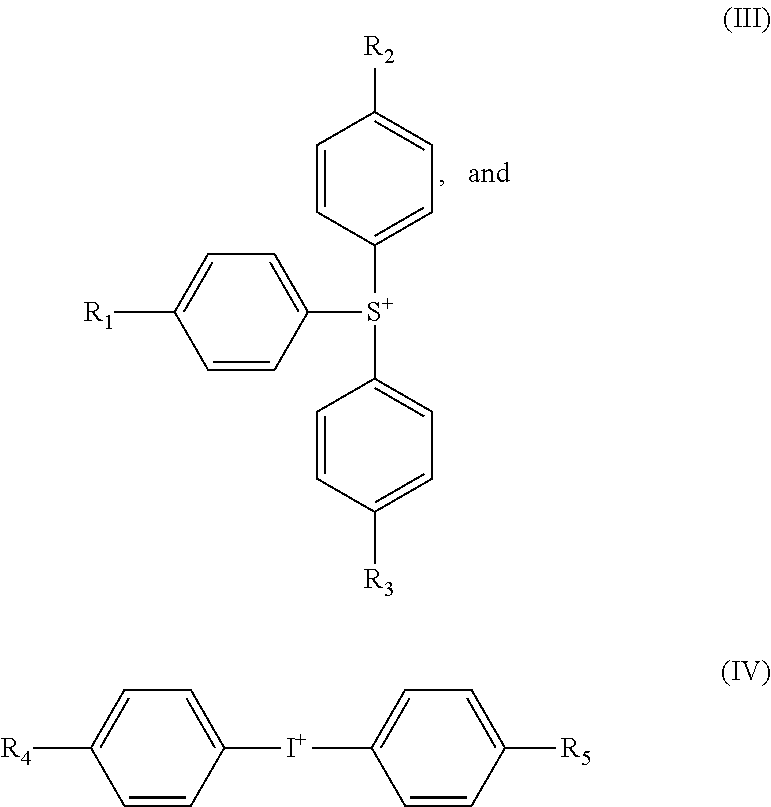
C1=CC([S+](C2=CC=C([R1])C=C2)C2=CC=C([R3])C=C2)=CC=C1[R2].[I+](C1=CC=C([R4])C=C1)C1=CC=C([R5])C=C1
